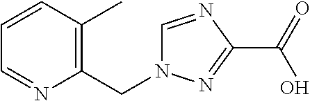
C1=CC(C)=C(CN2C=NC(C(O)=O)=N2)N=C1
